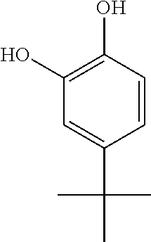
C1(O)=C(O)C=CC(C(C)(C)C)=C1
